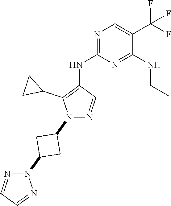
N1=C(NC2=C(C3CC3)N(C3CC(N4N=CC=N4)C3)N=C2)N=C(NCC)C(C(F)(F)F)=C1
